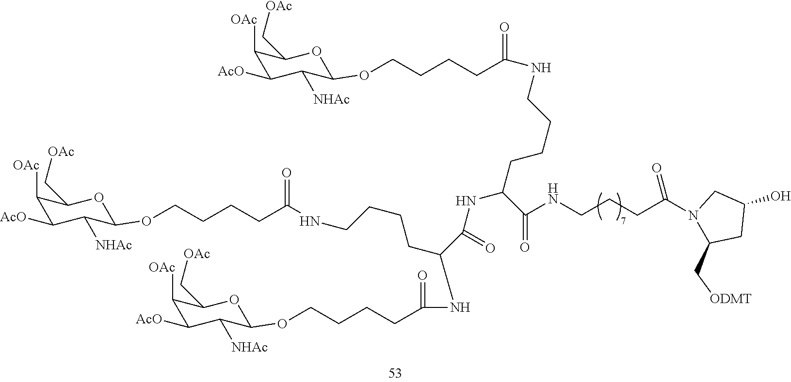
C1([OAc])C([AcO])C([NHAc])C(OCCCCC(NCCCCC(C(NC(C(=O)NCCCC(N2C(C[ODMT])CC(O)C2)=O)CCCCNC(CCCCOC2C([NHAc])C([AcO])C([OAc])C(C[OAc])O2)=O)=O)NC(CCCCOC2C([NHAc])C([AcO])C([OAc])C(C[OAc])O2)=O)=O)OC1C[OAc]
